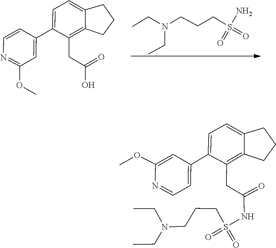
N(CC)(CC)CCCS(N)(=O)=O.COC1=NC=CC(C2=CC=C3C(=C2CC(O)=O)CCC3)=C1.N(CC)(CCCS(=O)(=O)NC(CC1=C2C(=CC=C1C1=CC=NC(OC)=C1)CCC2)=O)CC
